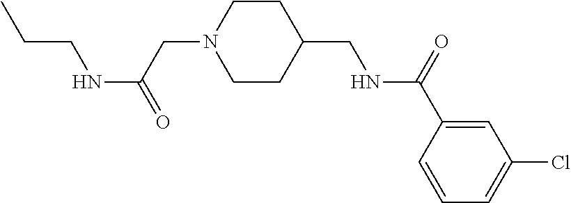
C(CNC(=O)CN1CCC(CNC(C2=CC(Cl)=CC=C2)=O)CC1)C
